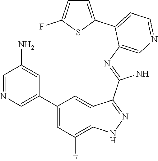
C1=NC=C(C2=CC(F)=C3C(=C2)C(C2=NC4=C(N2)N=CC=C4C2=CC=C(F)S2)=NN3)C=C1N
